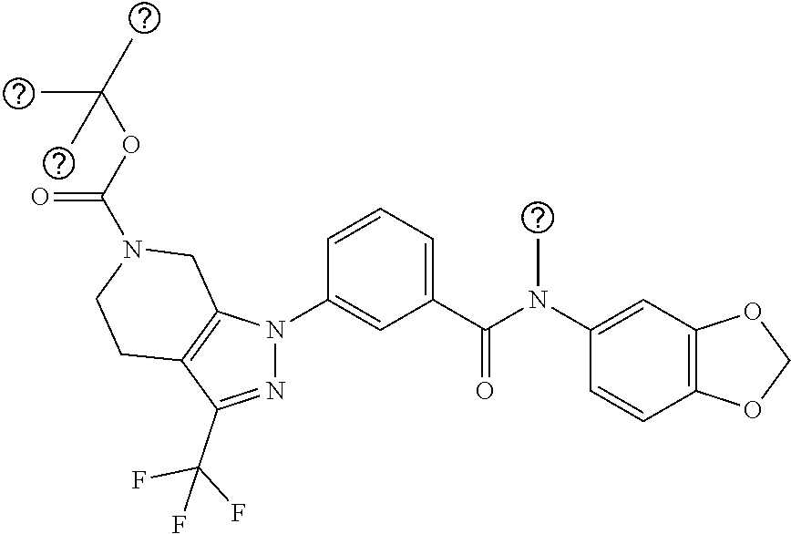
C1(N(C(C2=CC=CC(N3N=C(C(F)(F)F)C4=C3CN(C(OC(C)(C)C)=O)CC4)=C2)=O)C)=CC2=C(C=C1)OCO2
